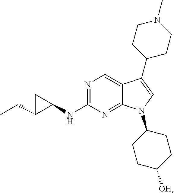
N1=C(NC2CC2CC)N=C2C(=C1)C(C1CCN(C)CC1)=CN2C1CCC([OH])CC1
